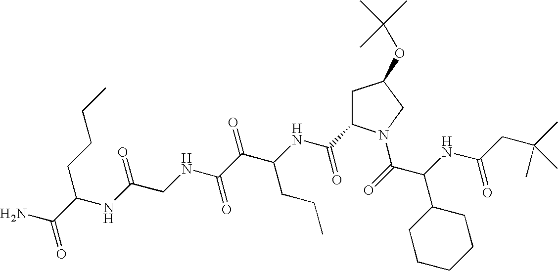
C(C)(C)(CC(NC(C(=O)N1CC(OC(C)(C)C)CC1C(NC(C(C(NCC(NC(CCCC)C(N)=O)=O)=O)=O)CCC)=O)C1CCCCC1)=O)C
